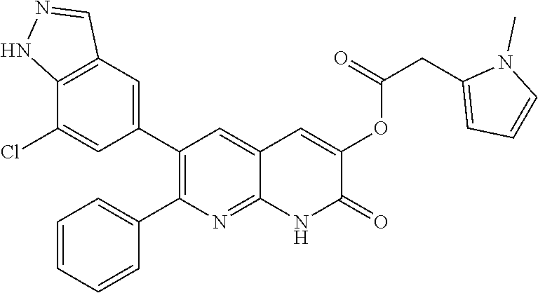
C12=C(C=C(C3=C(C4=CC=CC=C4)N=C4C(=C3)C=C(OC(CC3=CC=CN3C)=O)C(=O)N4)C=C1Cl)C=NN2
